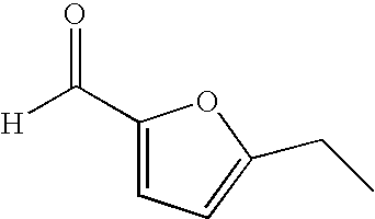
[H]C(C1=CC=C(CC)O1)=O
